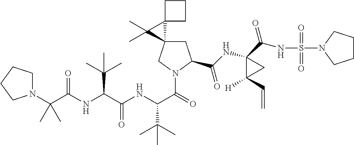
C(C(NC(C(=O)N1CC2(CC1C(NC1(C(NS(=O)(=O)N3CCCC3)=O)C([H])(C=C)C1)=O)C1(C2(C)C)CCC1)C(C)(C)C)=O)(C(C)(C)C)NC(C(N1CCCC1)(C)C)=O
